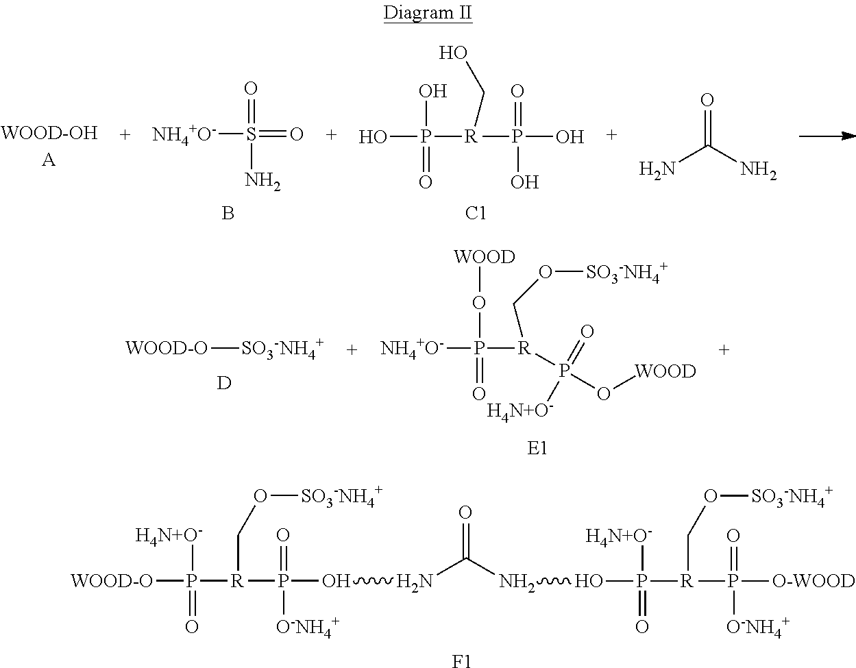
[WOOD-OH].[A].[NH4+O-]S(=O)(=O)N.B.OP([R](P(O)(=O)O)CO)(O)=O.[C1].NC(=O)N.[WOOD-O][SO3-NH4+].[D].[NH4+O-]P(O[WOOD])(=O)[R](P(O[WOOD])(=O)[H4N+O-])CO[SO3-NH4+].[WOOD-O]P([H4N+O-])(=O)[R](P(ONC(NOP([R](P([O-WOOD])(=O)[O-NH4+])CO[SO3-NH4+])([H4N+O-])=O)=O)(=O)[O-NH4+])CO[SO3-NH4+].[F1]
